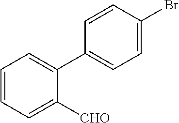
C1=C(Br)C=CC(C2=CC=CC=C2[CHO])=C1
